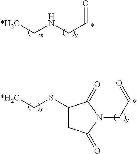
[*H2C]CNCC=O.[*H2C]CSC1CC(=O)N(CC=O)C1=O
